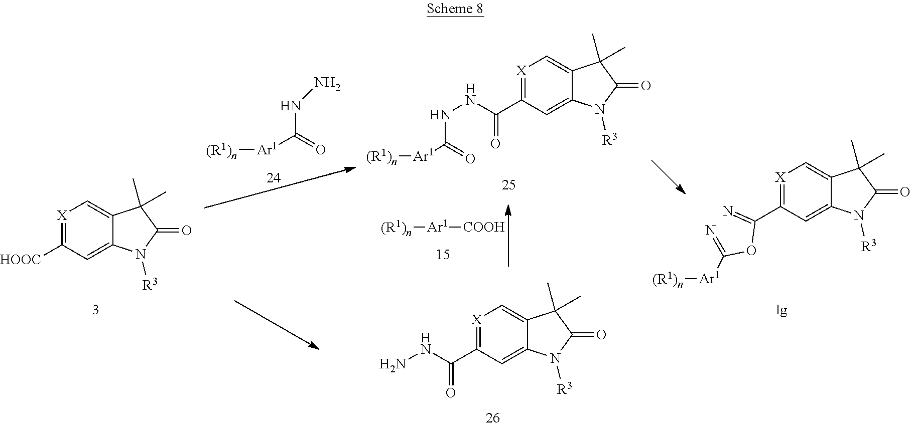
[Ar1]([(R1)n])C(NN)=O.[(R1)n][Ar1][COOH].[X]1=C([HOOC])C=C2C(=C1)C(C)(C)C(=O)N2[R3].[X]1=C(C(=N)OC(=N)[Ar1][(R1)n])C=C2C(=C1)C(C)(C)C(=O)N2[R3].[X]1=C(C(NNC(=O)[Ar1][(R1)n])=O)C=C2C(=C1)C(C)(C)C(=O)N2[R3].[X]1=C(C(NN)=O)C=C2C(=C1)C(C)(C)C(=O)N2[R3]
